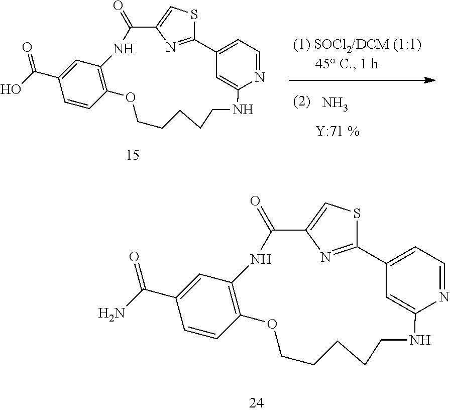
C1=CC2=C(C=C1C(O)=O)NC(=O)C1=CSC(=N1)C1=CC=NC(=C1)NCCCCCO2.N.C1=CC2=C(C=C1C(N)=O)NC(=O)C1=CSC(=N1)C1=CC=NC(=C1)NCCCCCO2
